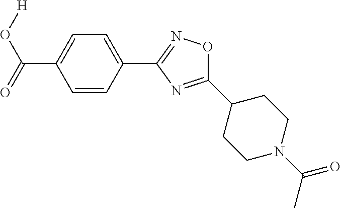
[H]OC(=O)C1=CC=C(C2=NOC(C3CCN(C(C)=O)CC3)=N2)C=C1
